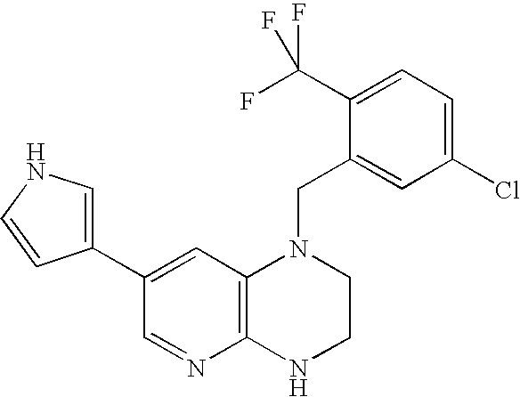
C12=C(C=C(C3=CNC=C3)C=N1)N(CC1=CC(Cl)=CC=C1C(F)(F)F)CCN2
